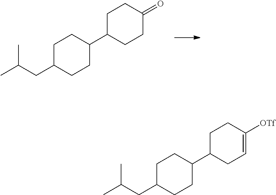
C1C(CC(C)C)CCC(C2CCC(=O)CC2)C1.C1C(CC(C)C)CCC(C2CC=C([OTf])CC2)C1
